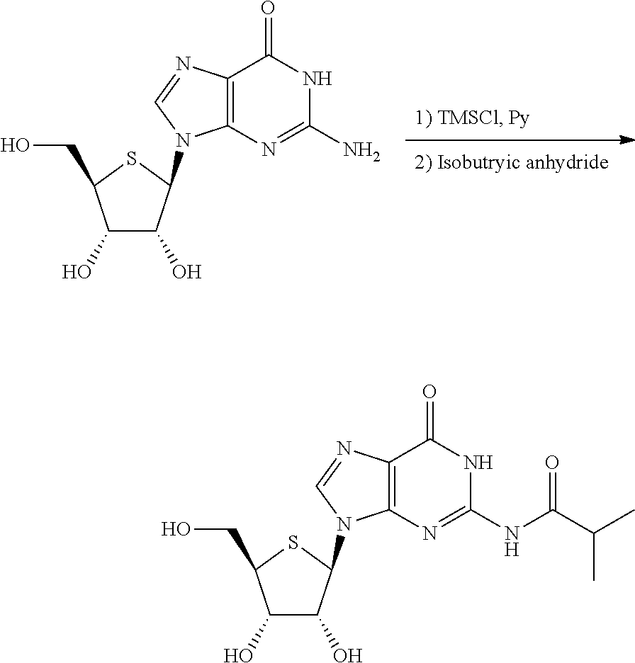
C1(O)C(O)C(N2C3=C(N=C2)C(=O)NC(N)=N3)SC1CO.C1(O)C(O)C(N2C3=C(N=C2)C(=O)NC(NC(C(C)C)=O)=N3)SC1CO
